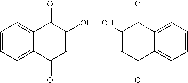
C1=CC=C2C(=C1)C(=O)C(O)=C(C1=C(O)C(=O)C3=CC=CC=C3C1=O)C2=O
